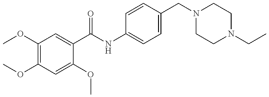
COC1=C(OC)C=C(C(NC2=CC=C(CN3CCN(CC)CC3)C=C2)=O)C(OC)=C1
